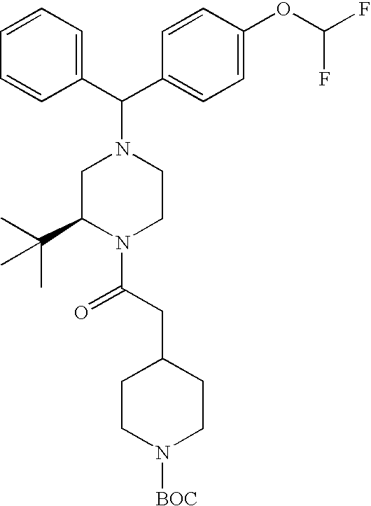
C1=CC=CC(C(N2CC(C(C)(C)C)N(C(CC3CCN([BOC])CC3)=O)CC2)C2=CC=C(OC(F)F)C=C2)=C1
